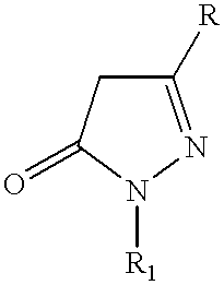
C1([R])=NN([R1])C(=O)C1
